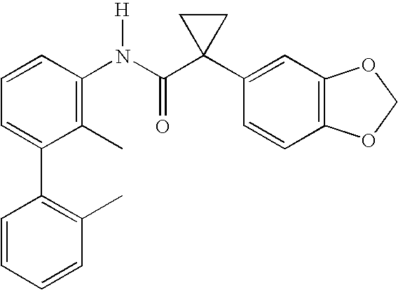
C1=CC(N(C(C2(C3=CC4=C(C=C3)OCO4)CC2)=O)[H])=C(C)C(C2=C(C)C=CC=C2)=C1
